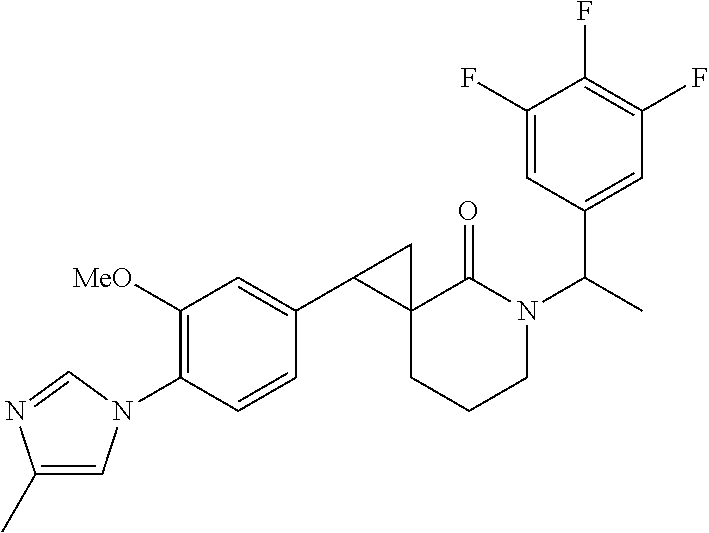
C1(C)=CN(C2=C([MeO])C=C(C3C4(CCCN(C(C)C5=CC(F)=C(F)C(F)=C5)C4=O)C3)C=C2)C=N1
